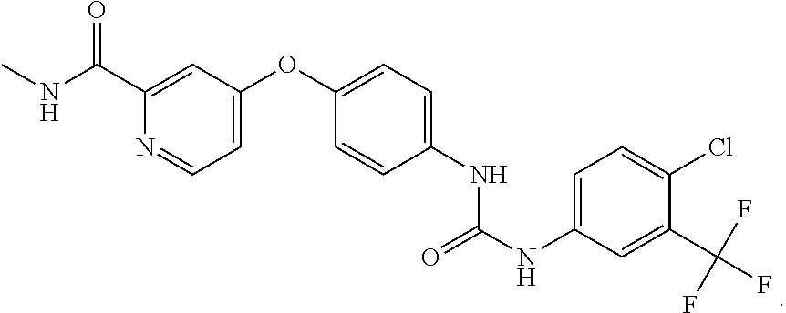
C1=C(OC2=CC=C(NC(NC3=CC=C(Cl)C(C(F)(F)F)=C3)=O)C=C2)C=C(C(NC)=O)N=C1
